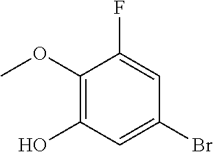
C1(OC)=C(O)C=C(Br)C=C1F
